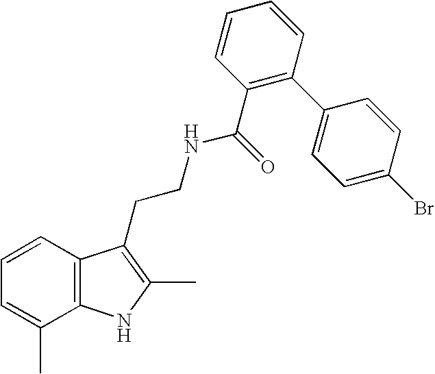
C1=CC2=C(C(C)=C1)NC(C)=C2CCNC(=O)C1=C(C2=CC=C(Br)C=C2)C=CC=C1
